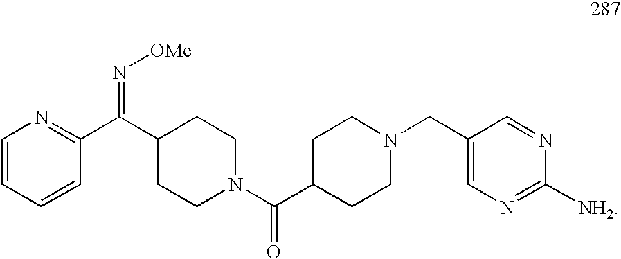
C1=CC=CC(C(C2CCN(C(C3CCN(CC4=CN=C([NH2])N=C4)CC3)=O)CC2)=N[OMe])=N1
